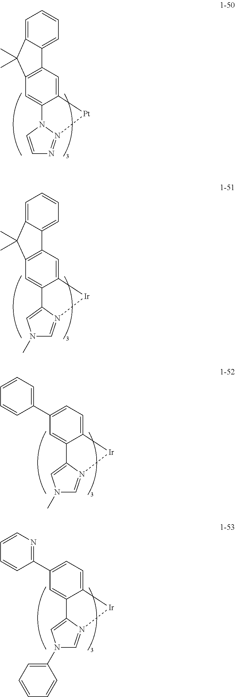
C12=CC3=C(C=C1N1C=CN=N1[Pt]2)C(C)(C)C1=CC=CC=C31.C12=CC3=C(C=C1C1=CN(C)C=N1[Ir]2)C(C)(C)C1=CC=CC=C31.C12=CC=C(C3=CC=CC=C3)C=C1C1=CN(C)C=N1[Ir]2.C12=CC=C(C3=NC=CC=C3)C=C1C1=CN(C3=CC=CC=C3)C=N1[Ir]2
